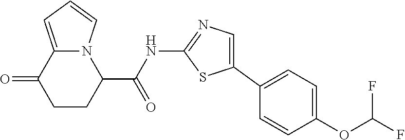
C1CC(C(NC2=NC=C(C3=CC=C(OC(F)F)C=C3)S2)=O)N2C(=CC=C2)C1=O
